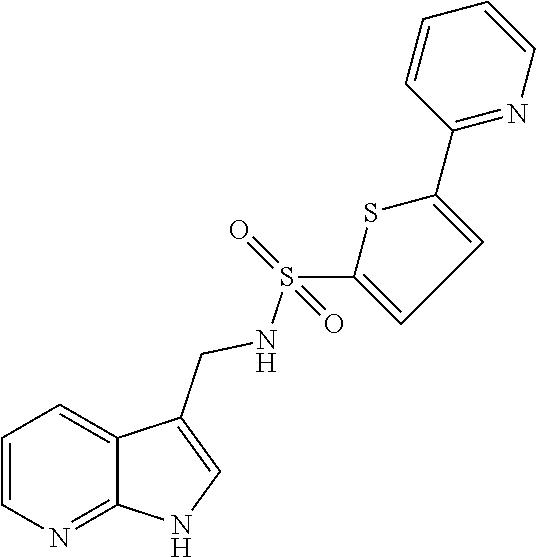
C1=CN=C2C(=C1)C(CNS(=O)(=O)C1=CC=C(C3=NC=CC=C3)S1)=CN2
